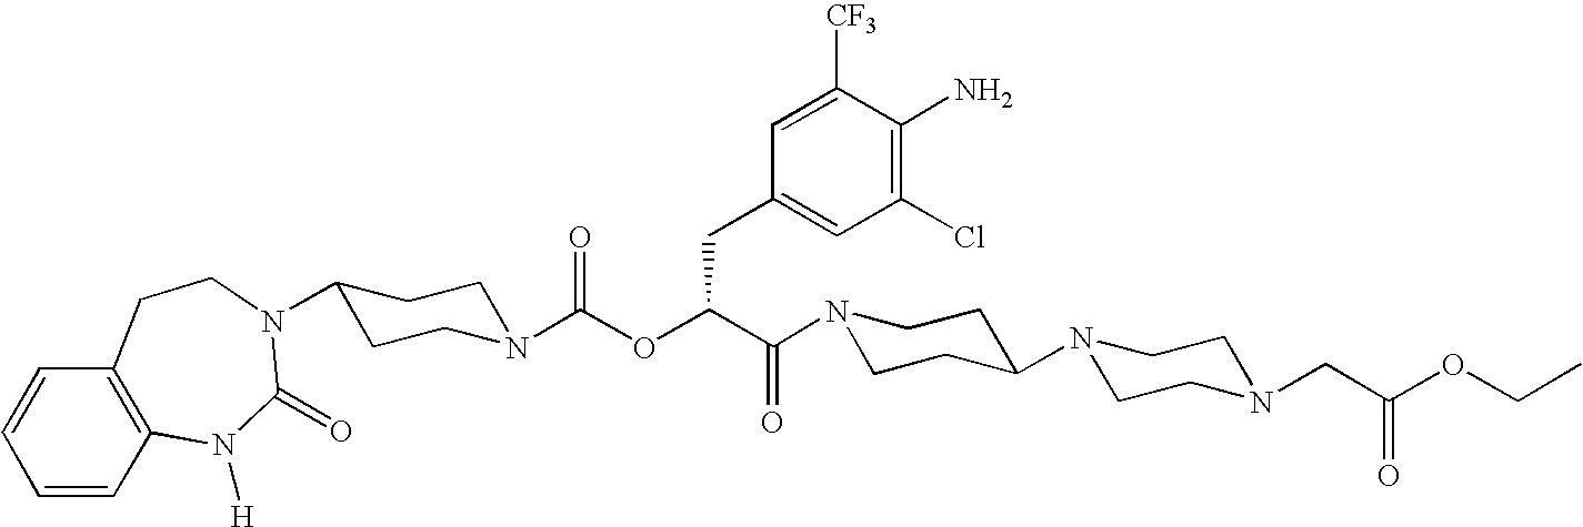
N1(C(C(OC(N2CCC(N3C(=O)N([H])C4=C(C=CC=C4)CC3)CC2)=O)CC2=CC(Cl)=C(N)C([CF3])=C2)=O)CCC(N2CCN(CC(OCC)=O)CC2)CC1
